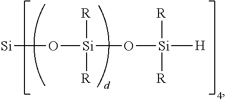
[Si]O[Si]([R])([R])O[Si]([R])([R])[H]
